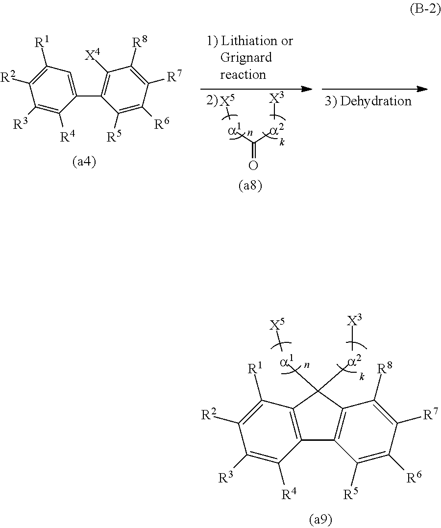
C([a2][X3])(=O)[a1][X5].C1([R3])=C([R4])C(C2=C([X4])C([R8])=C([R7])C([R6])=C2[R5])=CC([R1])=C1[R2].C1([R3])=C([R4])C2=C(C([R1])=C1[R2])C([a2][X3])([a1][X5])C1=C2C([R5])=C([R6])C([R7])=C1[R8]
